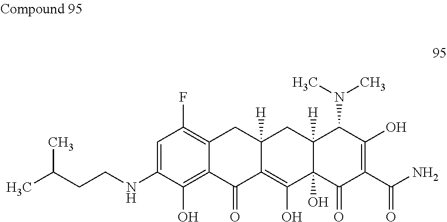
C1=C(NCCC(C)C)C(O)=C2C(=C1F)CC1([H])C(=C(O)C3(O)C([H])(C1)C(N(C)C)C(O)=C(C(N)=O)C3=O)C2=O
